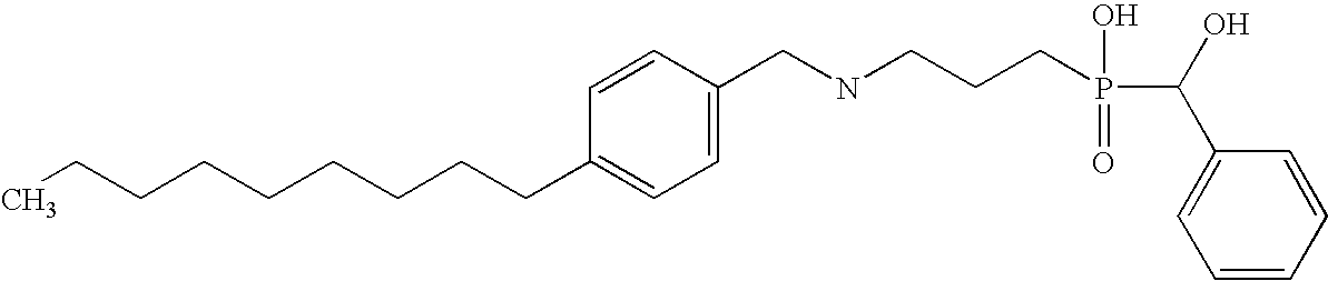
C(C1=CC=C(CNCCCP(O)(=O)C(O)C2=CC=CC=C2)C=C1)CCCCCCCC
